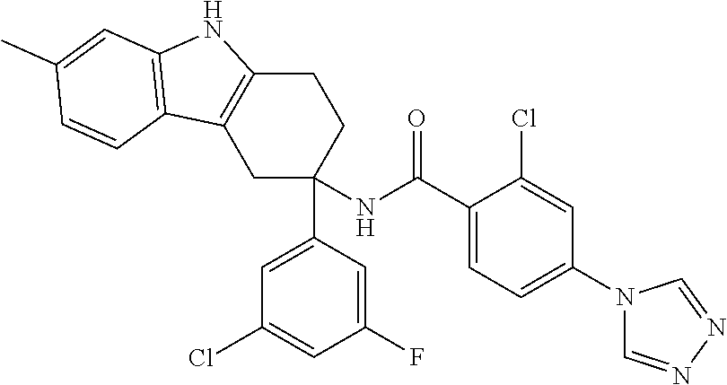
C1C(C2=CC(Cl)=CC(F)=C2)(NC(C2=CC=C(N3C=NN=C3)C=C2Cl)=O)CCC2=C1C1=C(N2)C=C(C)C=C1
